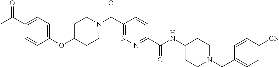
N(C(C1=NN=C(C(=O)N2CCC(OC3=CC=C(C(C)=O)C=C3)CC2)C=C1)=O)C1CCN(CC2=CC=C([CN])C=C2)CC1
